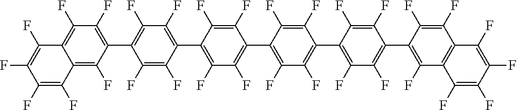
C12=C(F)C(F)=C(C3=C(F)C(F)=C(C4=C(F)C(F)=C(C5=C(F)C(F)=C(C6=C(F)C(F)=C(C7=C(F)C8=C(C(F)=C7F)C(F)=C(F)C(F)=C8F)C(F)=C6F)C(F)=C5F)C(F)=C4F)C(F)=C3F)C(F)=C1C(F)=C(F)C(F)=C2F
